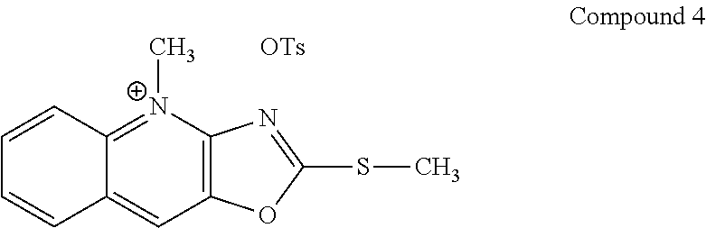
C1=CC2=[N+](C)C3=C(C=C2C=C1)OC(SC)=N3
